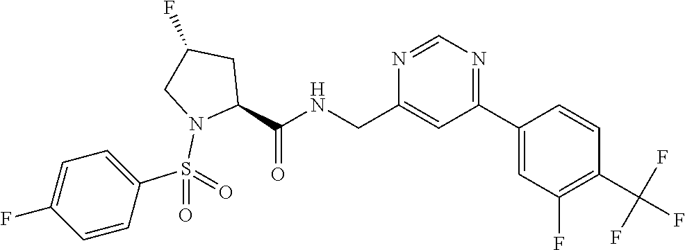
N1=CN=C(C2=CC(F)=C(C(F)(F)F)C=C2)C=C1CNC(C1N(S(C2=CC=C(F)C=C2)(=O)=O)CC(F)C1)=O
